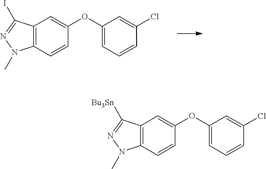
C1(OC2=CC3=C(C=C2)N(C)N=C3I)=CC=CC(Cl)=C1.C1(OC2=CC3=C(C=C2)N(C)N=C3[Bu3Sn])=CC=CC(Cl)=C1
